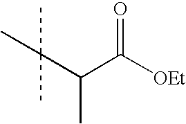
C(C(C([OEt])=O)C)(C)(C)C
